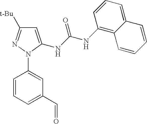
C1=C(NC(NC2=C3C(=CC=C2)C=CC=C3)=O)N(C2=CC(C=O)=CC=C2)N=C1[t-Bu]
